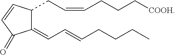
C1(=CC=CCCCC)C(CC=CCCC[COOH])C=CC1=O
